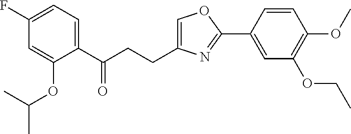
C1=C(CCC(C2=CC=C(F)C=C2OC(C)C)=O)N=C(C2=CC(OCC)=C(OC)C=C2)O1
